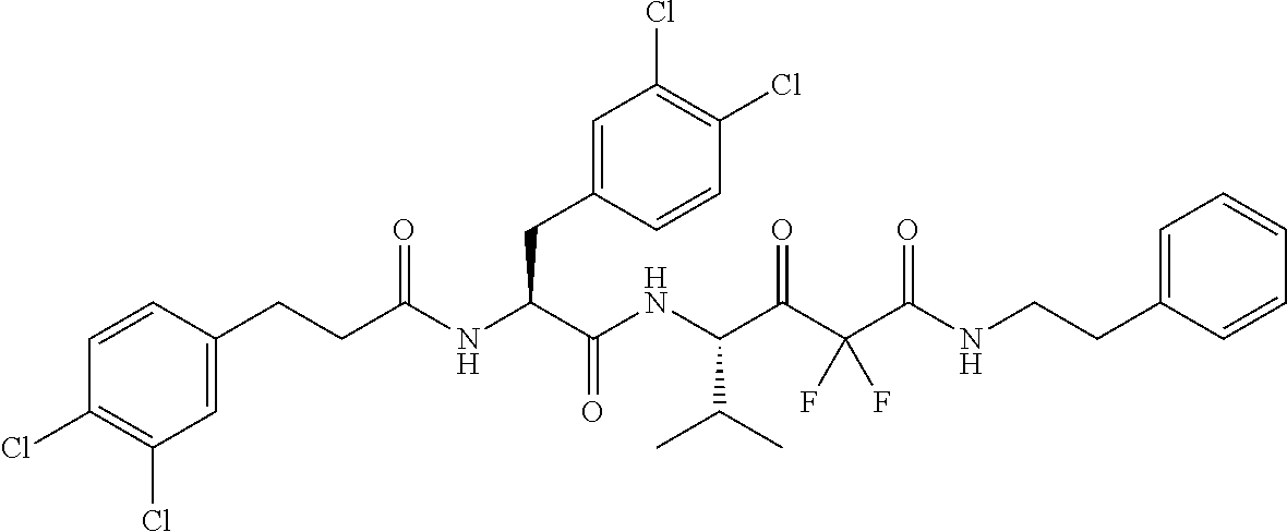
C1=CC(Cl)=C(Cl)C=C1CCC(NC(C(NC(C(C(C(NCCC1=CC=CC=C1)=O)(F)F)=O)C(C)C)=O)CC1=CC(Cl)=C(Cl)C=C1)=O
